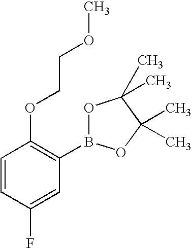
C1=CC(F)=CC(B2OC(C)(C)C(C)(C)O2)=C1OCCOC
